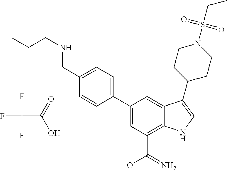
C1=C(C2=CC=C(CNCCC)C=C2)C=C2C(=C1C(=N)O)NC=C2C1CCN(S(CC)(=O)=O)CC1.FC(F)(F)C(=O)O
